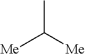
[Me]C([Me])C
